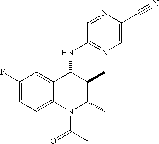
C1(F)=CC=C2C(=C1)C(NC1=NC=C(C#N)N=C1)C(C)C(C)N2C(C)=O
